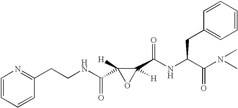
C1=CC=CC(CCNC(C2([H])OC2(C(NC(C(N(C)C)=O)CC2=CC=CC=C2)=O)[H])=O)=N1
